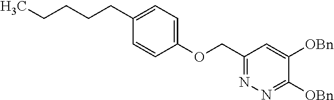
C(C1=NN=C([OBn])C([OBn])=C1)OC1=CC=C(CCCCC)C=C1
